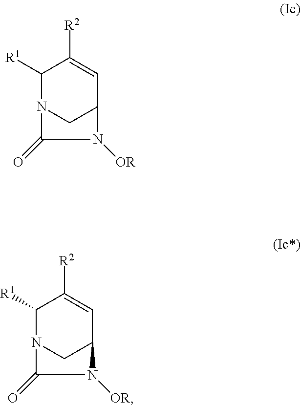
C1([R1])N2CC(C=C1[R2])N([OR])C2=O.C1([R1])N2CC(C=C1[R2])N([OR])C2=O
